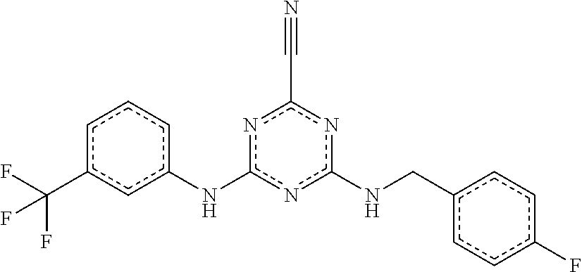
c1c(C(F)(F)F)cc(Nc2nc(NCc3ccc(F)cc3)nc(C#N)n2)cc1
